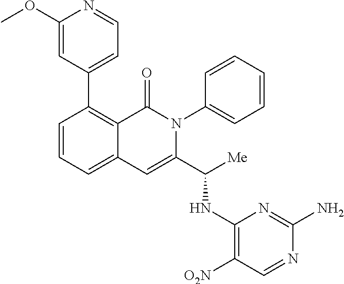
C1(C2=CC=NC(OC)=C2)=C2C(=CC=C1)C=C(C([Me])NC1=C([O2N])C=NC(N)=N1)N(C1=CC=CC=C1)C2=O
